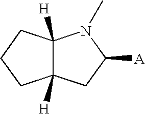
C12([H])C([H])(CC([A])N1C)CCC2
